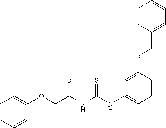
C1=CC=CC(OCC(NC(NC2=CC=CC(OCC3=CC=CC=C3)=C2)=S)=O)=C1
